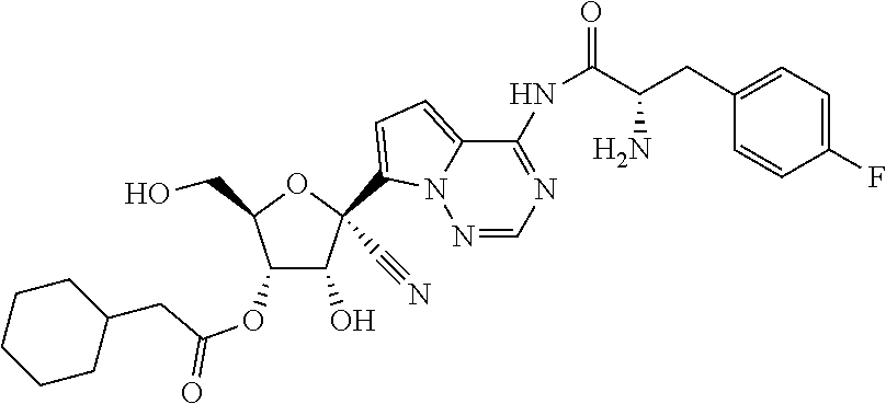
OCC1OC(C#N)(C2=CC=C3C(NC(C(CC4=CC=C(F)C=C4)N)=O)=NC=NN32)C(O)C1OC(=O)CC1CCCCC1
